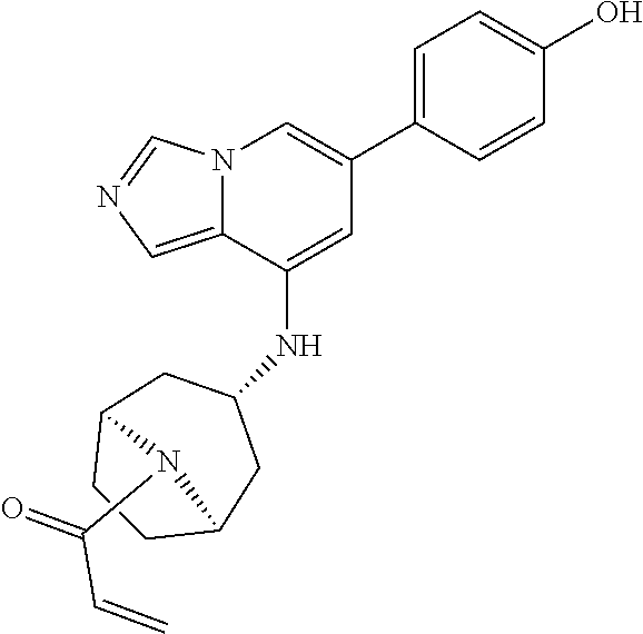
C1=C(C2=CN3C(=CN=C3)C(NC3CC4CCC(C3)N4C(=O)C=C)=C2)C=CC(O)=C1
